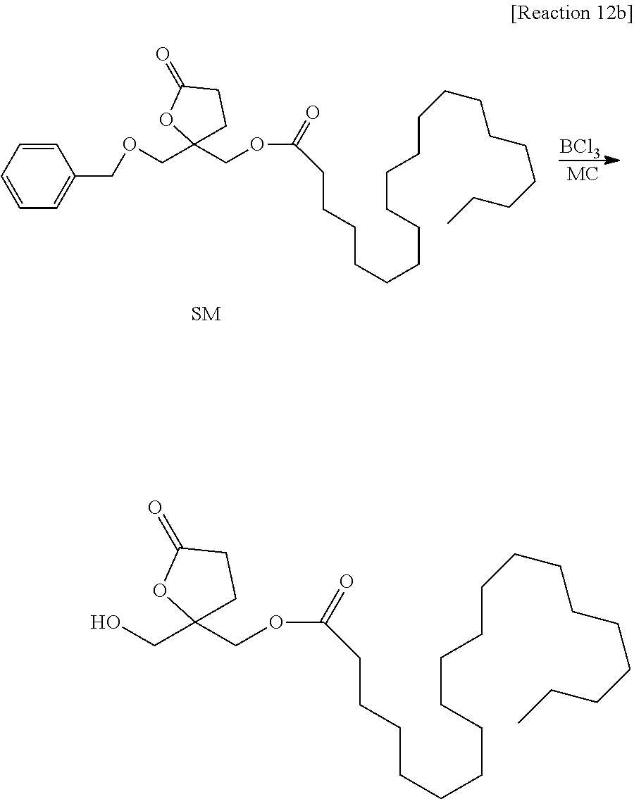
OCC1(COC(CCCCCCCCCCCCCCCCCCC)=O)CCC(=O)O1.C1=CC=CC=C1COCC1(COC(CCCCCCCCCCCCCCCCCCC)=O)CCC(=O)O1.[BCl3]
